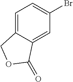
C1=C2C(=CC(Br)=C1)C(=O)OC2
